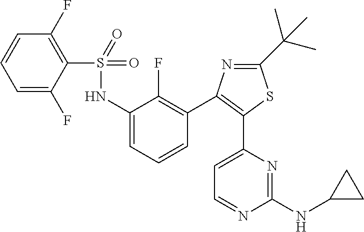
C1=C(C2=C(C3=C(F)C(NS(=O)(=O)C4=C(F)C=CC=C4F)=CC=C3)N=C(C(C)(C)C)S2)N=C(NC2CC2)N=C1
